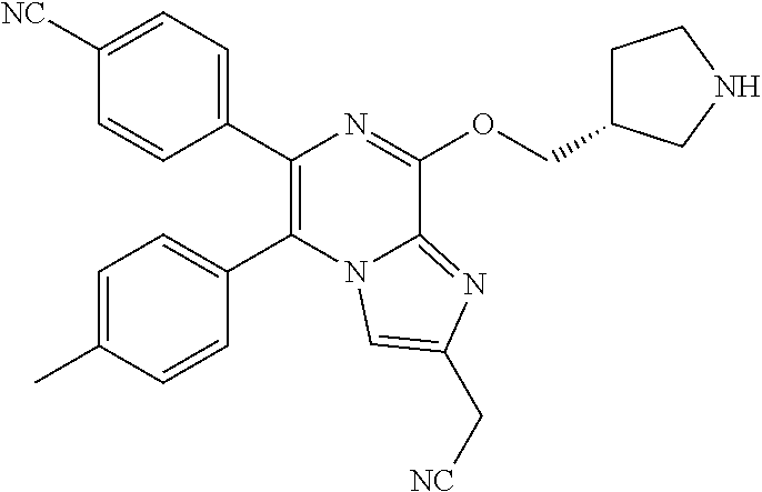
C1(C2=C(C3=CC=C([NC])C=C3)N=C(OCC3CCNC3)C3=NC(C[NC])=CN23)=CC=C(C)C=C1
